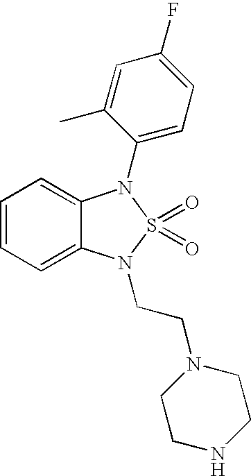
C1=CC=C2C(=C1)N(C1=CC=C(F)C=C1C)S(=O)(=O)N2CCN1CCNCC1
